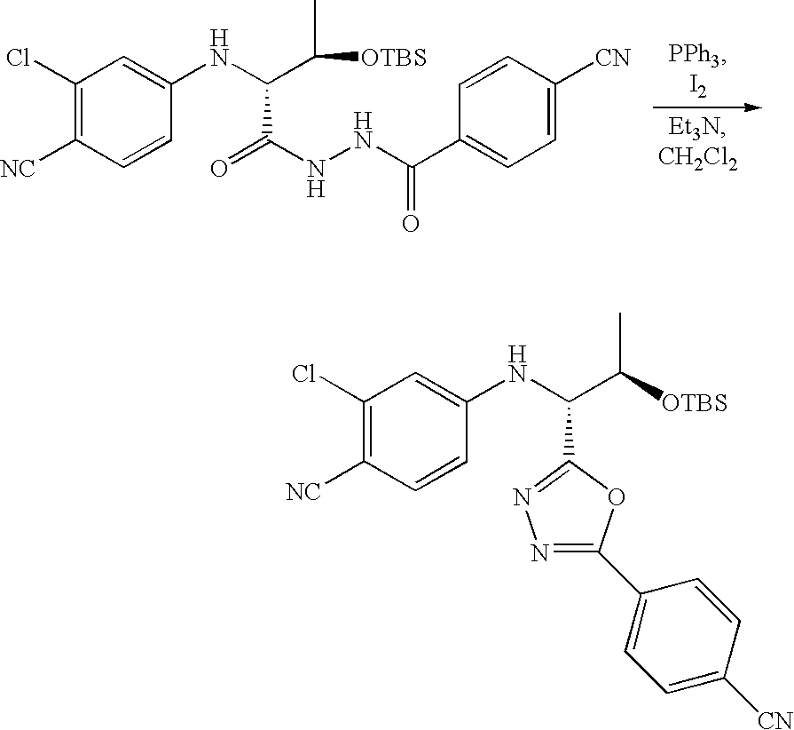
C1(Cl)=C([NC])C=CC(NC(C([OTBS])C)C(=O)NNC(C2=CC=C([CN])C=C2)=O)=C1.C1(Cl)=C([NC])C=CC(NC(C([OTBS])C)C2=NN=C(C3=CC=C([CN])C=C3)O2)=C1
